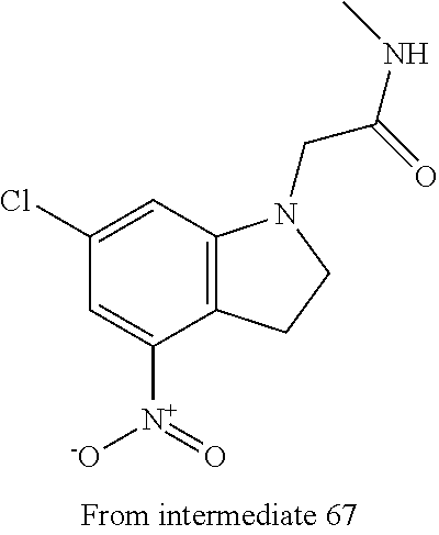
C1([N+]([O-])=O)=CC(Cl)=CC2=C1CCN2CC(NC)=O
